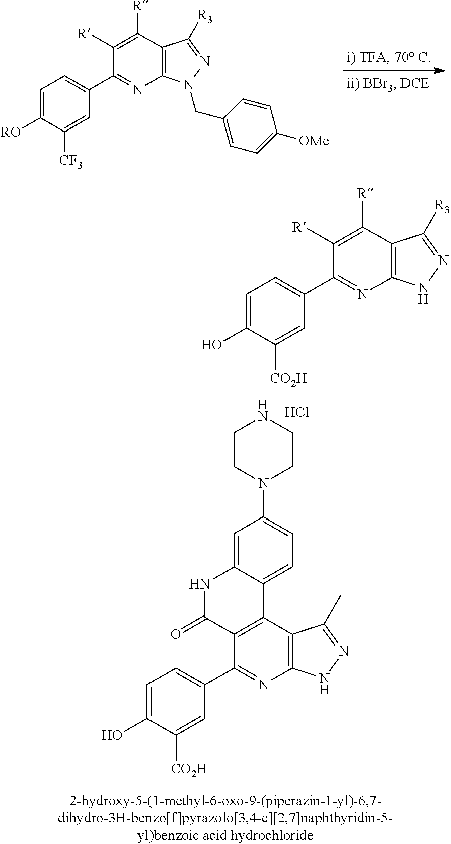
C1CN(C2=CC=C3C(=C2)NC(=O)C2=C3C3=C(N=C2C2=CC=C(O)C([CO2H])=C2)NN=C3C)CCN1.Cl.C1=C([RO])C([CF3])=CC(C2=NC3=C(C([R])=C2[R])C([R3])=NN3CC2=CC=C([OMe])C=C2)=C1.C12=C(C([R])=C([R])C(C3=CC=C(O)C([CO2H])=C3)=N1)C([R3])=NN2
